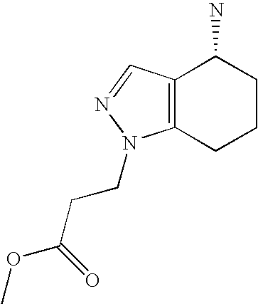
NC1C2=C(CCC1)N(CCC(OC)=O)N=C2
